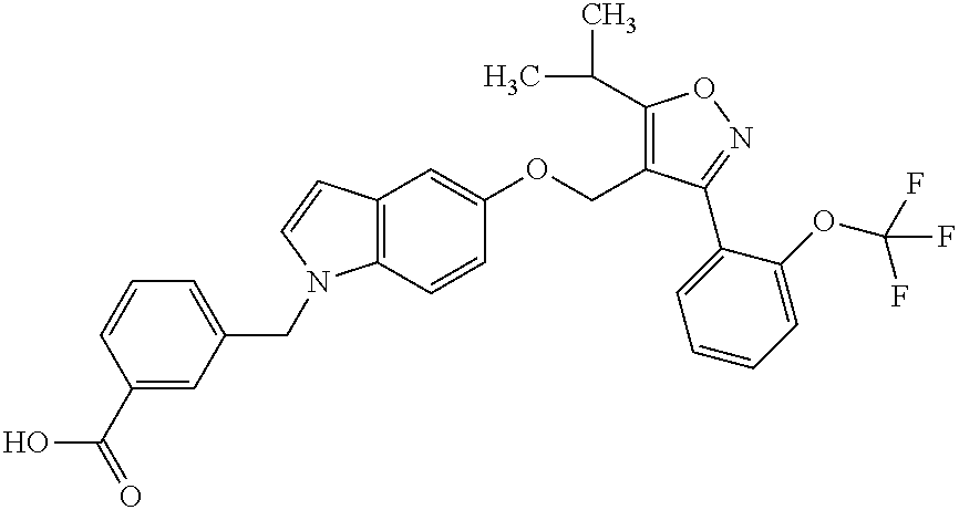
C1(C(O)=O)=CC(CN2C3=C(C=C2)C=C(OCC2=C(C(C)C)ON=C2C2=CC=CC=C2OC(F)(F)F)C=C3)=CC=C1
